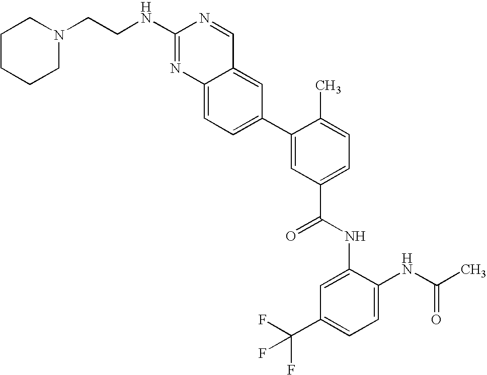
C12=CC=C(C3=CC(C(=O)NC4=CC(C(F)(F)F)=CC=C4NC(C)=O)=CC=C3C)C=C1C=NC(NCCN1CCCCC1)=N2
